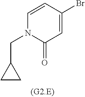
C1=CC(Br)=CC(=O)N1CC1CC1
